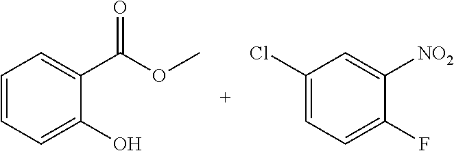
C1=C(Cl)C=C([NO2])C(F)=C1.C1=CC=C(C(=O)OC)C(O)=C1
